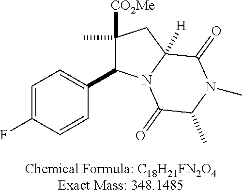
C1=C(F)C=CC(C2C(C)([CO2Me])CC3([H])N2C(=O)C(C)N(C)C3=O)=C1
